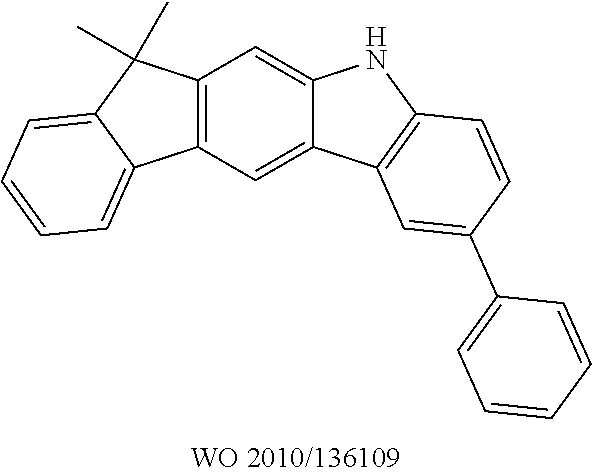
C12=C(C=C3C(=C1)NC1=C3C=C(C3=CC=CC=C3)C=C1)C1=CC=CC=C1C2(C)C
